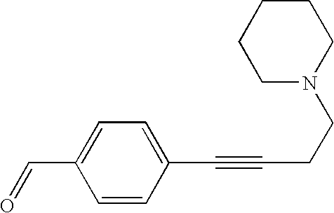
C1=CC(C#CCCN2CCCCC2)=CC=C1C=O
